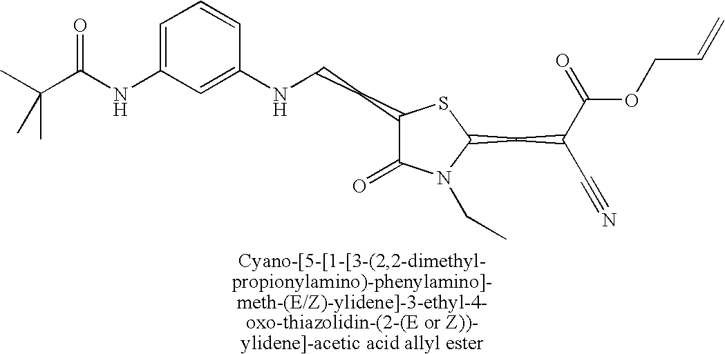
C1(CCNC2=CC(NC(C(C)(C)C)=O)=CC=C2)C(=O)N(CC)C(CC(C(=O)OCC=C)C#N)S1
